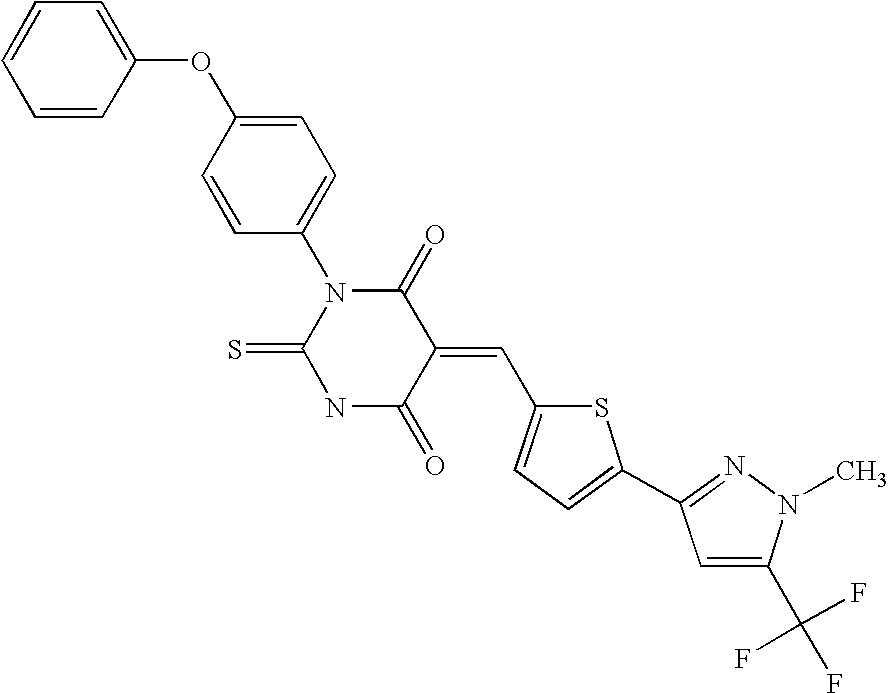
O=C1C(=CC2=CC=C(C3=NN(C)C(C(F)(F)F)=C3)S2)C(=O)N(C2=CC=C(OC3=CC=CC=C3)C=C2)C(=S)N1
